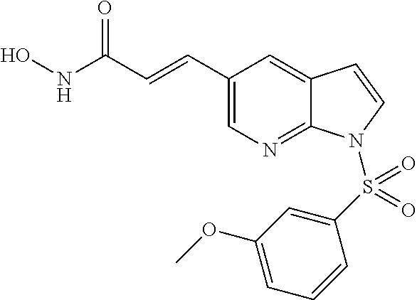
N(C(C=CC1=CN=C2C(=C1)C=CN2S(C1=CC(OC)=CC=C1)(=O)=O)=O)O
